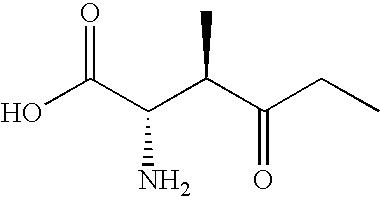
OC(C(C(C(CC)=O)C)N)=O
